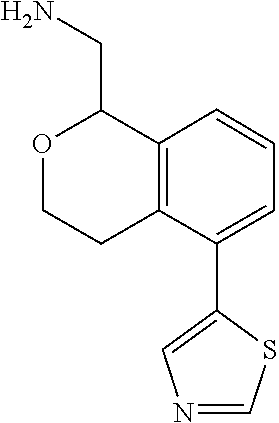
C1=CC=C(C2=CN=CS2)C2=C1C(CN)OCC2
